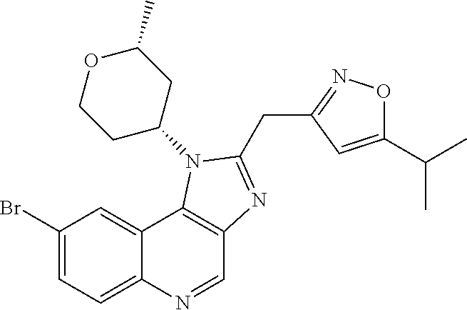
C1(Br)=CC=C2C(=C1)C1=C(C=N2)N=C(CC2=NOC(C(C)C)=C2)N1C1CC(C)OCC1
